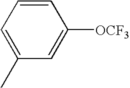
C1=CC=C(C)C=C1[OCF3]
